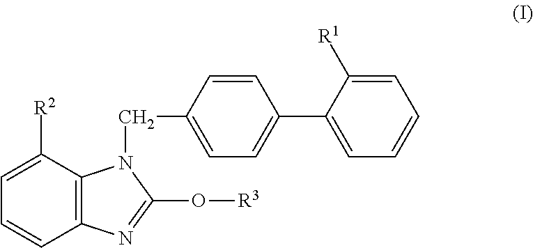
C1=C([R1])C(C2=CC=C(CN3C4=C(C=CC=C4[R2])N=C3O[R3])C=C2)=CC=C1
